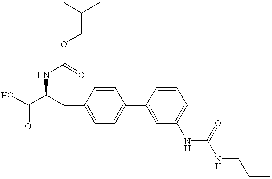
OC(C(CC1=CC=C(C2=CC(NC(NCCC)=O)=CC=C2)C=C1)NC(=O)OCC(C)C)=O
